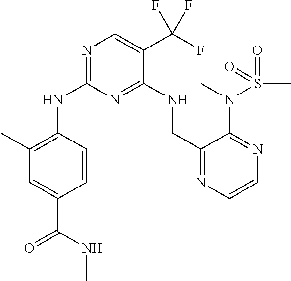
N(C1=NC=C(C(F)(F)F)C(NCC2=NC=CN=C2N(S(=O)(C)=O)C)=N1)C1=C(C)C=C(C(NC)=O)C=C1
